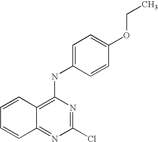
C1(Cl)=NC(NC2=CC=C(OCC)C=C2)=C2C(=N1)C=CC=C2
